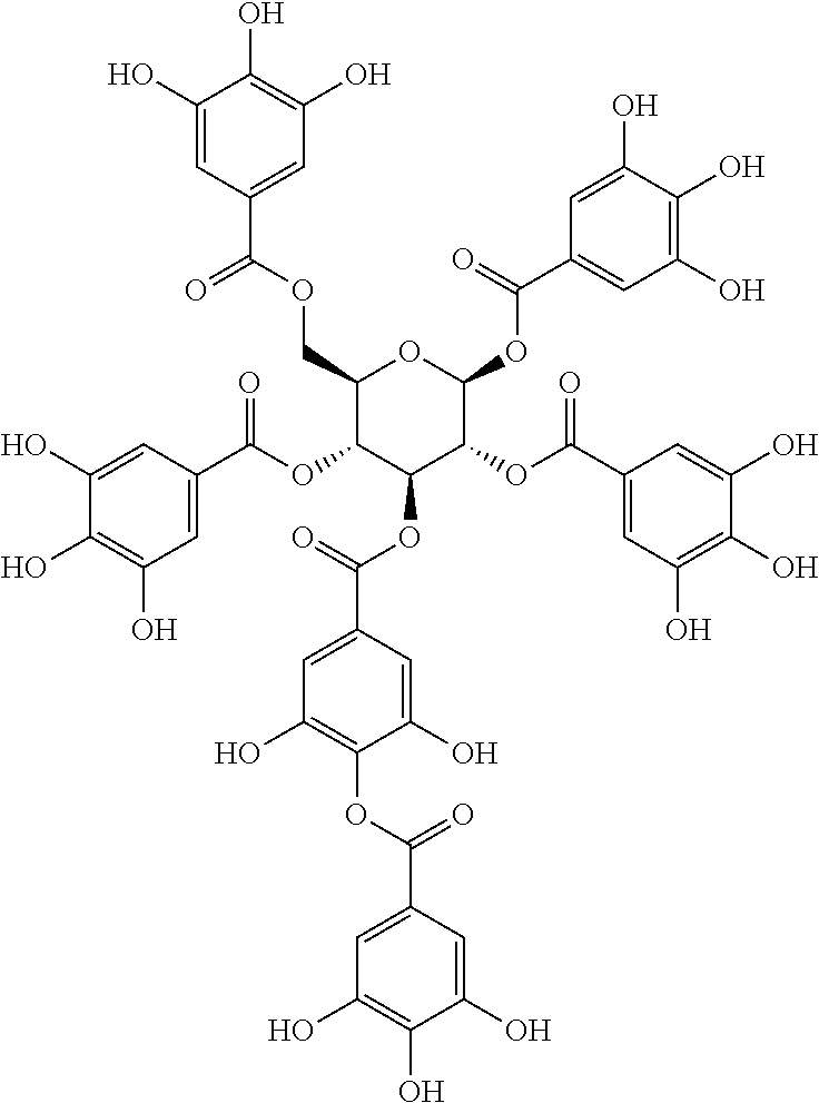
C1(COC(C2=CC(O)=C(O)C(O)=C2)=O)C(OC(C2=CC(O)=C(O)C(O)=C2)=O)C(OC(C2=CC(O)=C(OC(C3=CC(O)=C(O)C(O)=C3)=O)C(O)=C2)=O)C(OC(C2=CC(O)=C(O)C(O)=C2)=O)C(OC(C2=CC(O)=C(O)C(O)=C2)=O)O1
